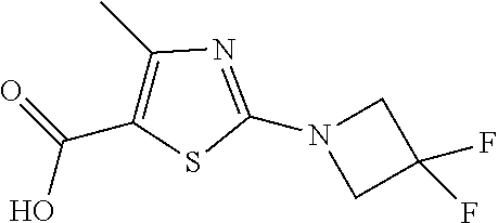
O=C(O)C1=C(C)N=C(N2CC(F)(F)C2)S1
